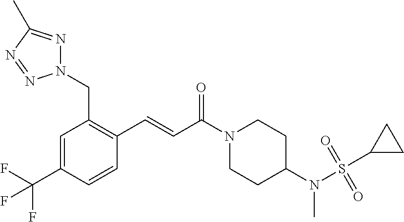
C1=C(C(F)(F)F)C=CC(C=CC(N2CCC(N(S(C3CC3)(=O)=O)C)CC2)=O)=C1CN1N=C(C)N=N1
